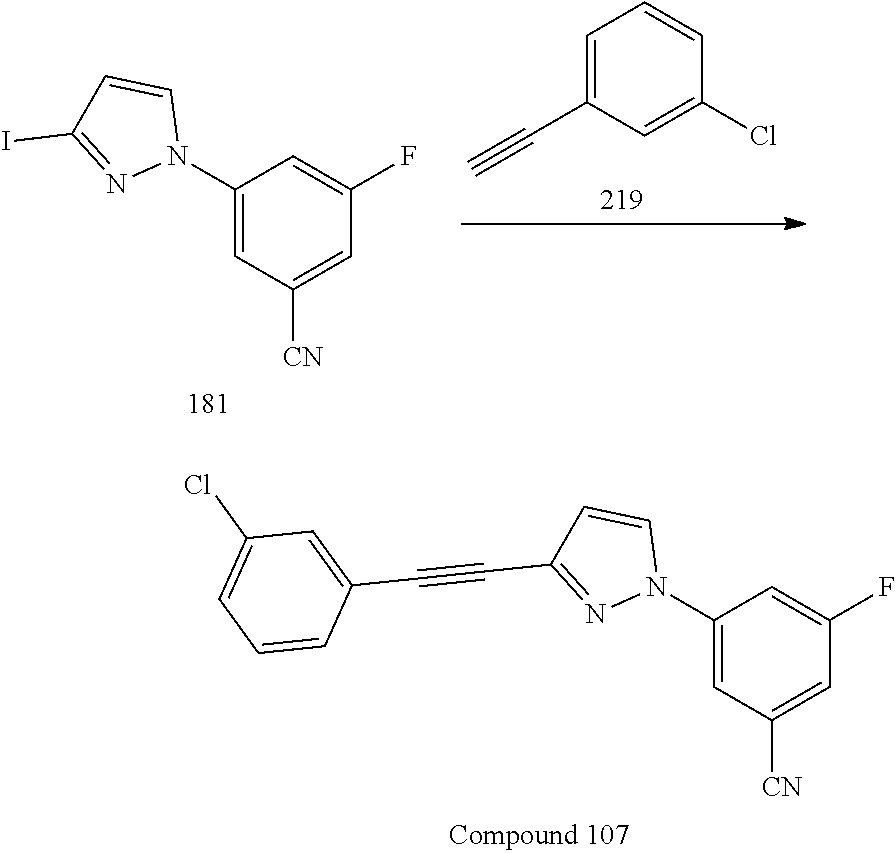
C1=C(C#C)C=C(Cl)C=C1.C1(N2C=CC(I)=N2)=CC([CN])=CC(F)=C1.C1(N2C=CC(C#CC3=CC(Cl)=CC=C3)=N2)=CC([CN])=CC(F)=C1
